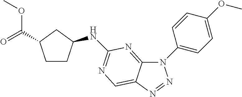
C12=NC(NC3CCC(C(=O)OC)C3)=NC=C1N=NN2C1=CC=C(OC)C=C1
